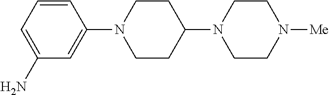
C1(N)=CC=CC(N2CCC(N3CCN([Me])CC3)CC2)=C1
